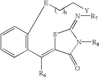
S1C(=C(C2=C([E]CC[Y])C=CC=C2)[R6])C(=O)N([R8])C1=N[R7]
